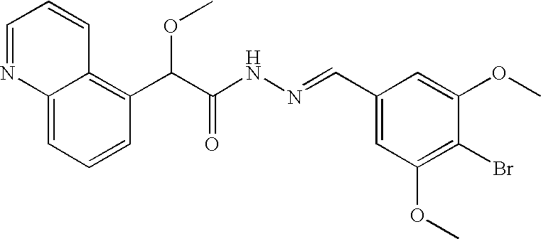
C12=CC=CC(C(C(NN=CC3=CC(OC)=C(Br)C(OC)=C3)=O)OC)=C1C=CC=N2
